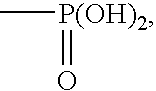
C[P(OH)2]=O
